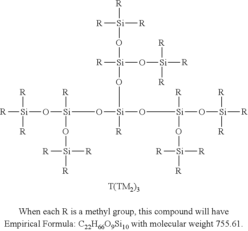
[R][Si](O[Si](O[Si](O[Si](O[Si]([R])([R])[R])([R])O[Si]([R])([R])[R])(O[Si]([R])(O[Si]([R])([R])[R])O[Si]([R])([R])[R])[R])(O[Si]([R])([R])[R])[R])([R])[R]
